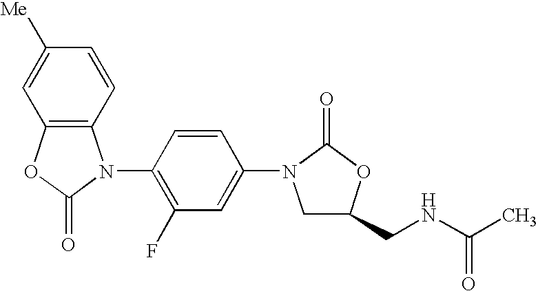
C12=C(OC(=O)N1C1=C(F)C=C(N3CC(CNC(C)=O)OC3=O)C=C1)C=C([Me])C=C2
